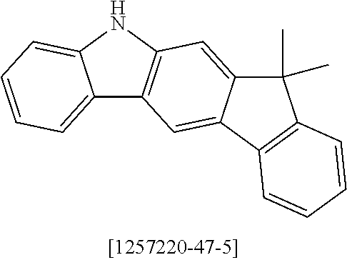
C12=CC=CC=C1NC1=C2C=C2C(=C1)C(C)(C)C1=C2C=CC=C1
